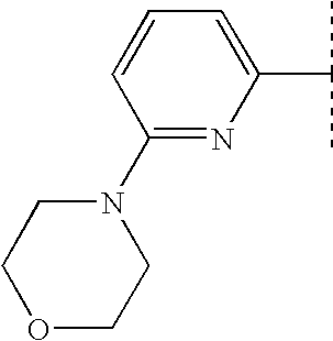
C1OCCN(C2=NC(C(C)C)=CC=C2)C1
